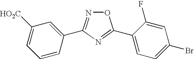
C1(C2=NOC(C3=CC=C(Br)C=C3F)=N2)=CC([HO2C])=CC=C1
